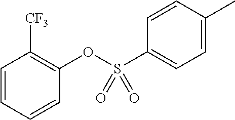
C1=CC=CC(OS(C2=CC=C(C)C=C2)(=O)=O)=C1[CF3]
